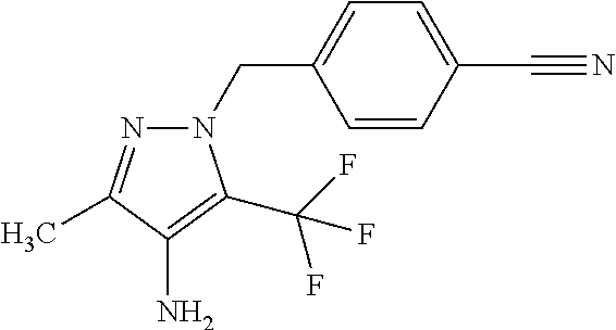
C1=CC(C#N)=CC=C1CN1N=C(C)C(N)=C1C(F)(F)F
